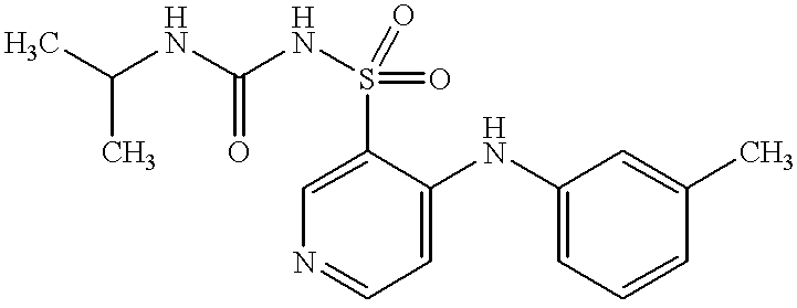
CC(NC(NS(C1=CN=CC=C1NC1=CC=CC(C)=C1)(=O)=O)=O)C
